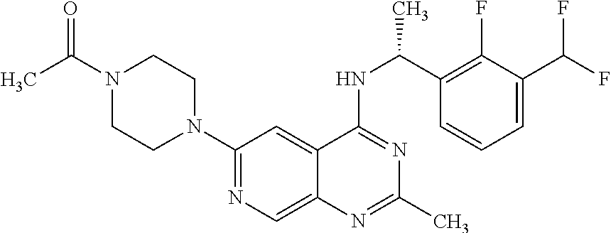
N1(C2=NC=C3C(=C2)C(NC(C2=C(F)C(C(F)F)=CC=C2)C)=NC(C)=N3)CCN(C(C)=O)CC1
